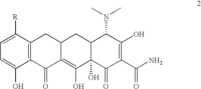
C12=C(C([R])=CC=C1O)CC1C(=C(O)C3(O)C(C1)C(N(C)C)C(O)=C(C(N)=O)C3=O)C2=O
